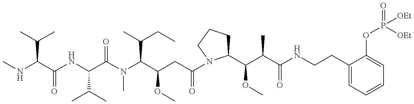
N(C(C(C)C)C(NC(C(N(C(C(CC(=O)N1C(C(C(C(NCCC2=CC=CC=C2OP(=O)([OEt])[OEt])=O)C)OC)CCC1)OC)C(C)CC)C)=O)C(C)C)=O)C
